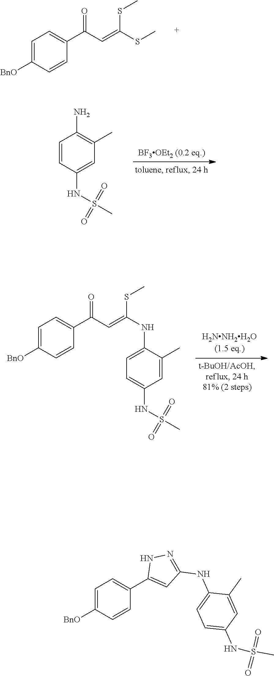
C1=C([BnO])C=CC(C(C=C(SC)SC)=O)=C1.C1=CC(NS(=O)(=O)C)=CC(C)=C1N.C1=C(NC(=CC(C2=CC=C([BnO])C=C2)=O)SC)C(C)=CC(NS(=O)(=O)C)=C1.C1=C([BnO])C=CC(C2=CC(NC3=CC=C(NS(=O)(=O)C)C=C3C)=NN2)=C1
